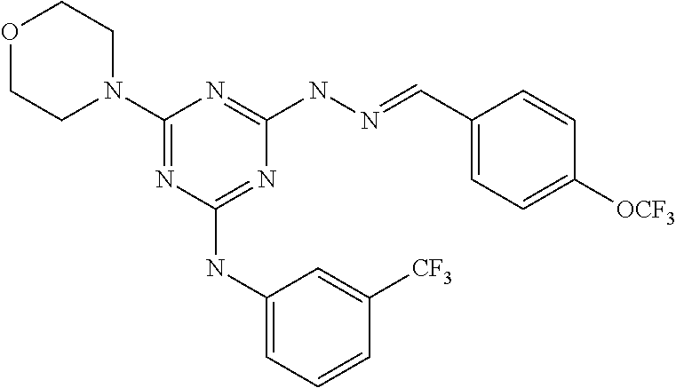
O1CCN(C2=NC(NC3=CC=CC([CF3])=C3)=NC(NN=CC3=CC=C([OCF3])C=C3)=N2)CC1
